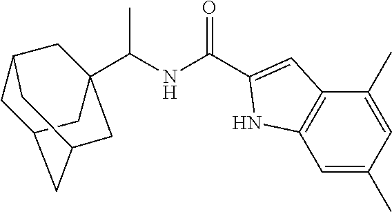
C1=C(C)C=C(C)C2=C1NC(C(NC(C13CC4CC(CC(C1)C4)C3)C)=O)=C2
